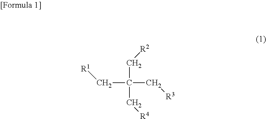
C(C(C[R3])(C[R2])C[R4])[R1]
